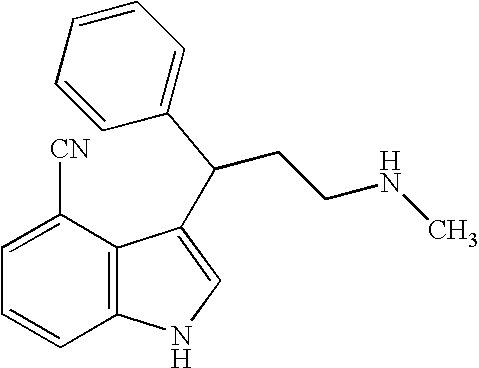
C1=C([CN])C2=C(C=C1)NC=C2C(C1=CC=CC=C1)CCNC
